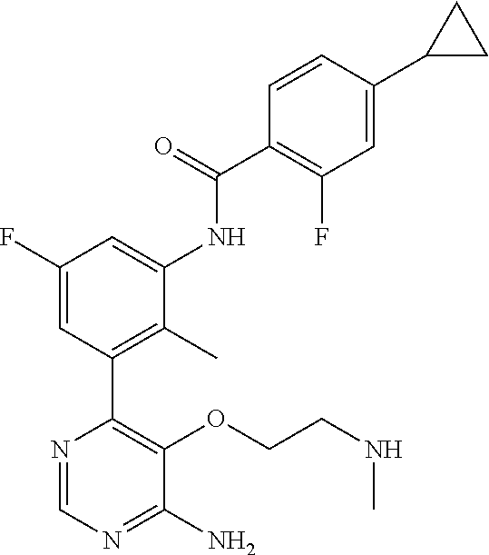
O(C1=C(C2=C(C)C(NC(C3=C(F)C=C(C4CC4)C=C3)=O)=CC(F)=C2)N=CN=C1N)CCNC
